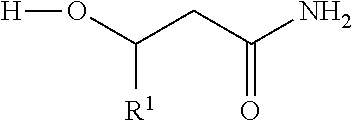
[R1]C(CC(N)=O)O[H]
